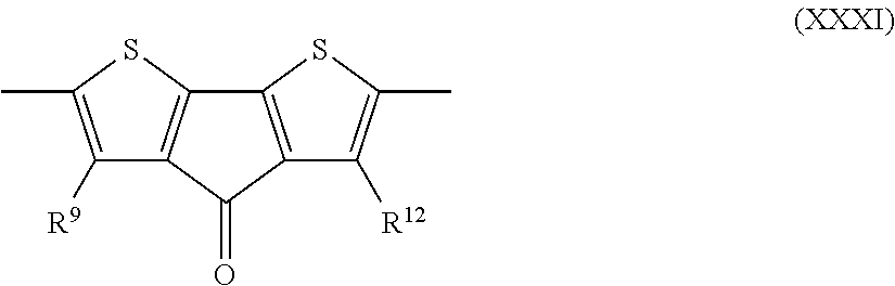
C12=C(C(=O)C3=C1SC(C)=C3[R9])C([R12])=C(C)S2
